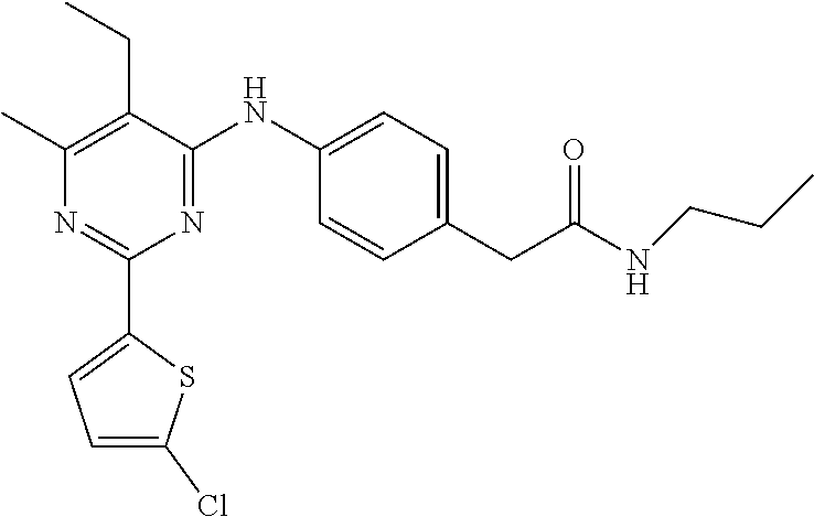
N1=C(NC2=CC=C(CC(NCCC)=O)C=C2)C(CC)=C(C)N=C1C1=CC=C(Cl)S1
